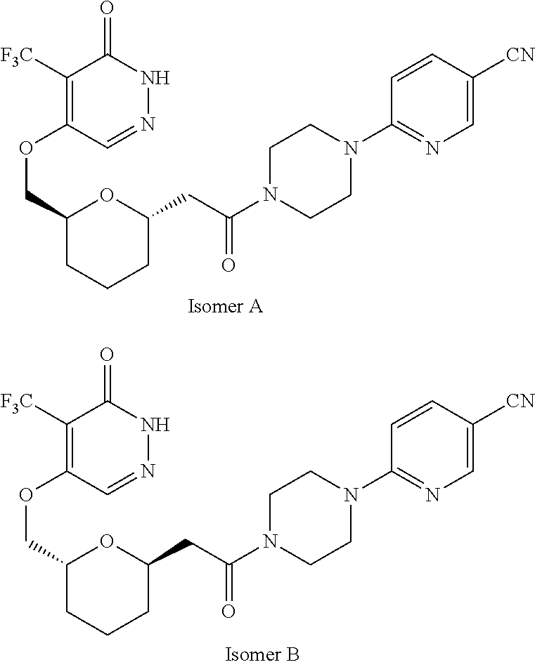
C1([F3C])=C(OCC2CCCC(CC(N3CCN(C4=NC=C([CN])C=C4)CC3)=O)O2)C=NNC1=O.C1([F3C])=C(OCC2CCCC(CC(N3CCN(C4=NC=C([CN])C=C4)CC3)=O)O2)C=NNC1=O
